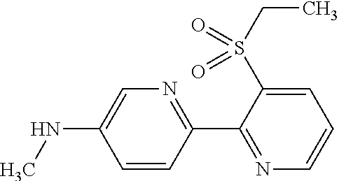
C1=CC(C2=NC=CC=C2S(CC)(=O)=O)=NC=C1NC
